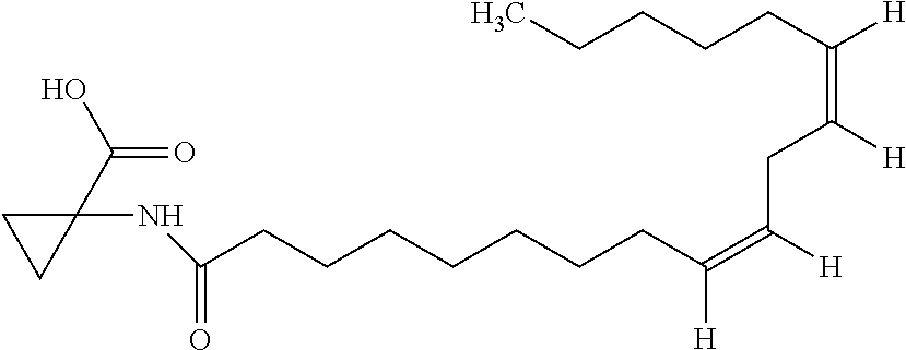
OC(C1(NC(CCCCCCCC([H])=C(CC([H])=C([H])CCCCC)[H])=O)CC1)=O
